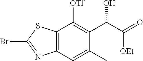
C12=C(SC(Br)=N1)C([OTf])=C(C(C(=O)[OEt])O)C(C)=C2
